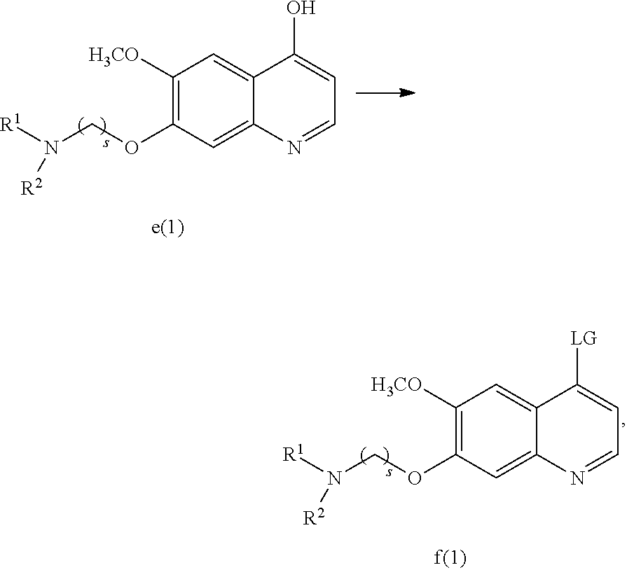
C1([H3CO])=C(OCN([R1])[R2])C=C2C(=C1)C(O)=CC=N2.C1([H3CO])=C(OCN([R1])[R2])C=C2C(=C1)C([LG])=CC=N2
